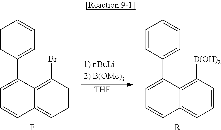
C1=CC(Br)=C2C(=C1)C=CC=C2C1=CC=CC=C1.F.[THF].C1=CC([B(OH)2])=C2C(=C1)C=CC=C2C1=CC=CC=C1.[R]
